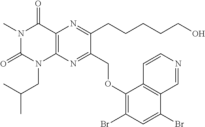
N1(C)C(=O)N(CC(C)C)C2=C(C1=O)N=C(CCCCCO)C(COC1=C(Br)C=C(Br)C3=C1C=CN=C3)=N2
